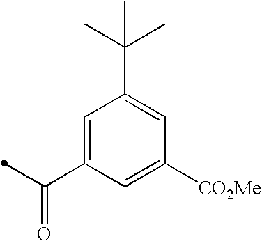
C1([CO2Me])=CC(C(=O)C)=CC(C(C)(C)C)=C1
